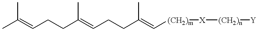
CC(=CCCC(=CCCC(=C[(CH2)m][X][(CH2)n][Y])C)C)C
